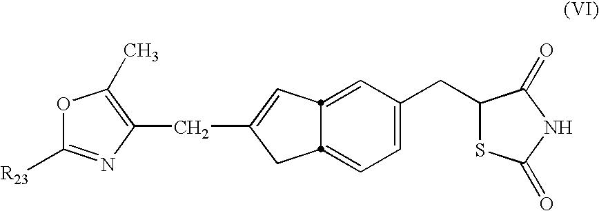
C1(CC2=CC=C3CC(CC4=C(C)OC([R23])=N4)=CC3=C2)SC(=O)NC1=O
